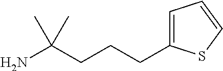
C(C(N)(C)C)CCC1=CC=CS1
